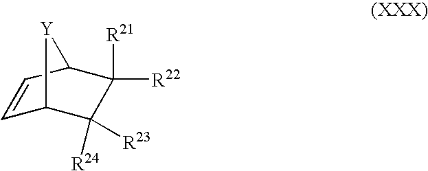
C1=CC2C([R21])([R22])C([R24])([R23])C1[Y]2
